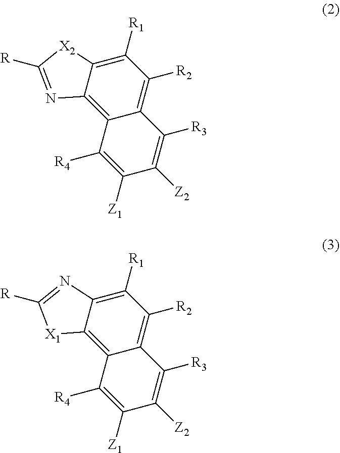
C12=C3C(=C([R1])C([R2])=C1C([R3])=C([Z2])C([Z1])=C2[R4])[X2]C([R])=N3.C12=C3C(=C([R1])C([R2])=C1C([R3])=C([Z2])C([Z1])=C2[R4])N=C([R])[X1]3
